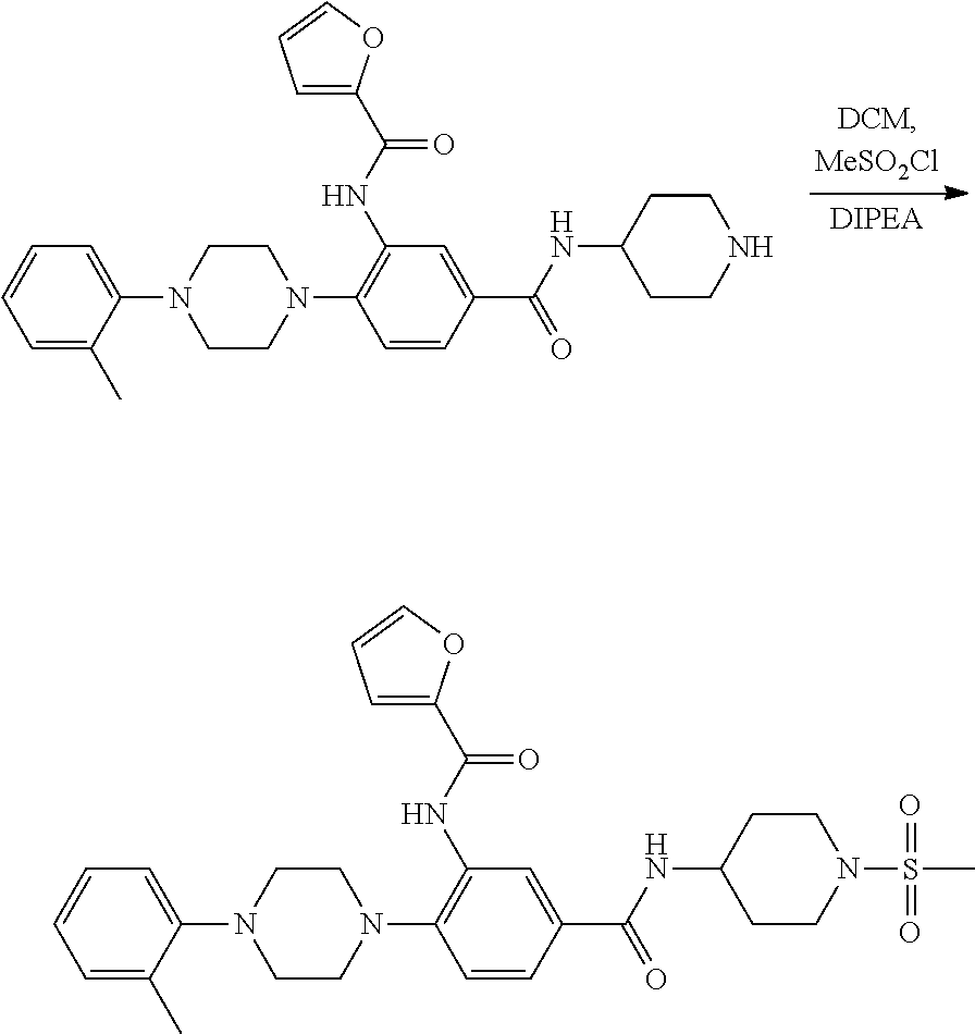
C1=C(C)C(N2CCN(C3=C(NC(=O)C4=CC=CO4)C=C(C(NC4CCNCC4)=O)C=C3)CC2)=CC=C1.C1=C(C)C(N2CCN(C3=C(NC(=O)C4=CC=CO4)C=C(C(NC4CCN(S(C)(=O)=O)CC4)=O)C=C3)CC2)=CC=C1
